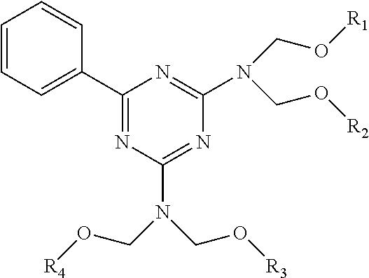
C1(C2=CC=CC=C2)=NC(N(CO[R3])CO[R4])=NC(N(CO[R1])CO[R2])=N1
